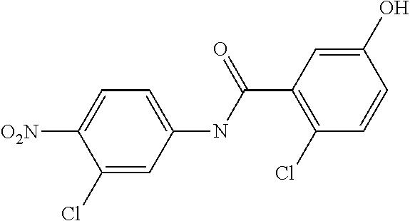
C1(Cl)=CC(NC(C2=C(Cl)C=CC(O)=C2)=O)=CC=C1[O2N]
